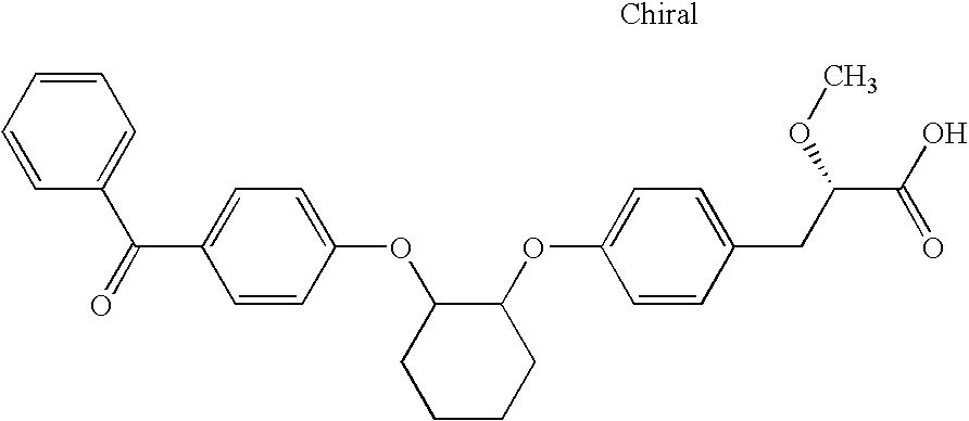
C1=CC=CC(C(=O)C2=CC=C(OC3CCCCC3OC3=CC=C(CC(C(=O)O)OC)C=C3)C=C2)=C1
